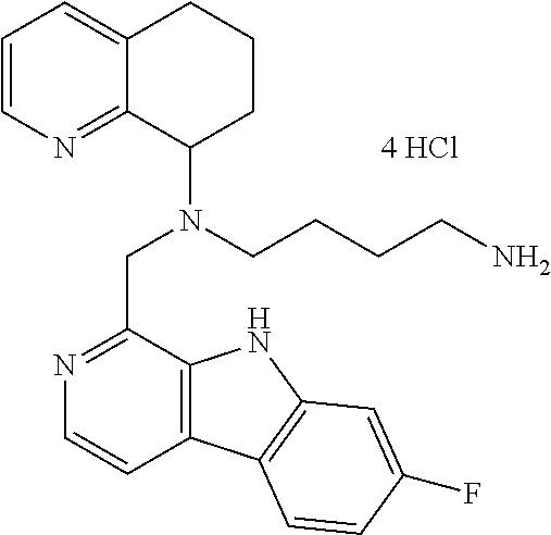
C1=CN=C2C(=C1)CCCC2N(CCCCN)CC1=NC=CC2=C1NC1=C2C=CC(F)=C1.[4 HCl]
